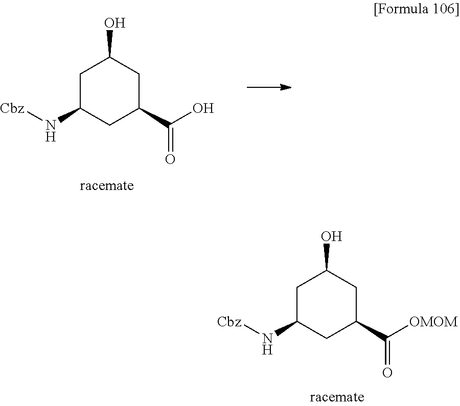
C1C(N[Cbz])CC(C(O)=O)CC1O.C1C(N[Cbz])CC(C([OMOM])=O)CC1O
